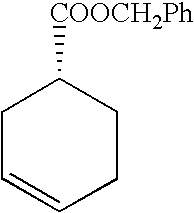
C1C=CCCC1[COOCH2Ph]
